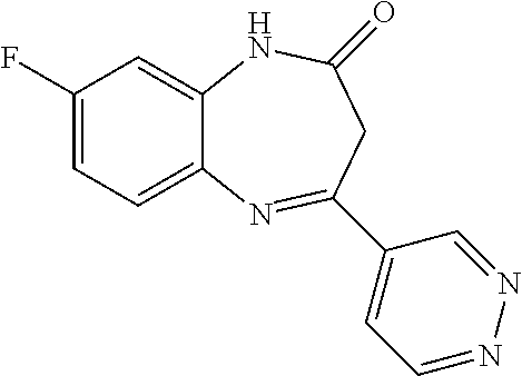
C1(F)=CC=C2C(=C1)NC(=O)CC(C1=CC=NN=C1)=N2
